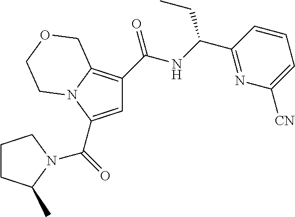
C1=C(C(=O)N2C(C)CCC2)N2C(=C1C(NC(C1=NC([CN])=CC=C1)CC)=O)COCC2
